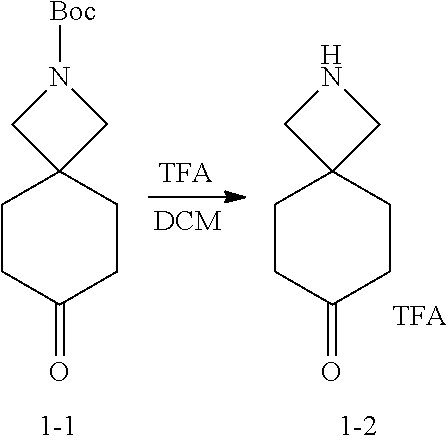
C1CC(=O)CCC12CN([Boc])C2.C1CC(=O)CCC12CNC2
